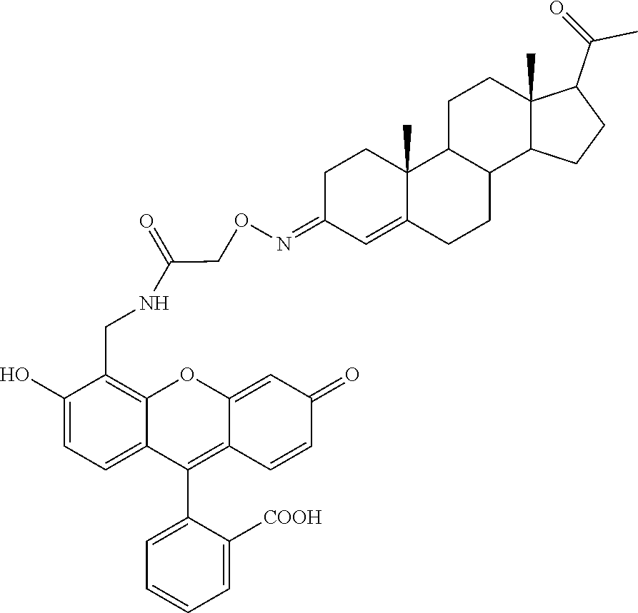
O=C(CON=C1C=C2C(C)(CC1)C1CCC3(C)C(C(=O)C)CCC3C1CC2)NCC1=C2C(=CC=C1O)C(C1=CC=CC=C1[COOH])=C1C(=CC(=O)C=C1)O2
